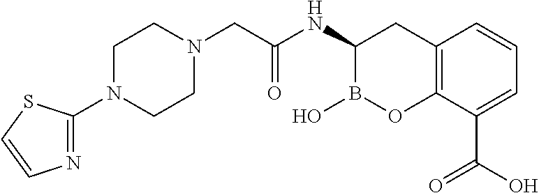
C12=C(C(C(O)=O)=CC=C1)OB(O)C(NC(=O)CN1CCN(C3=NC=CS3)CC1)C2
